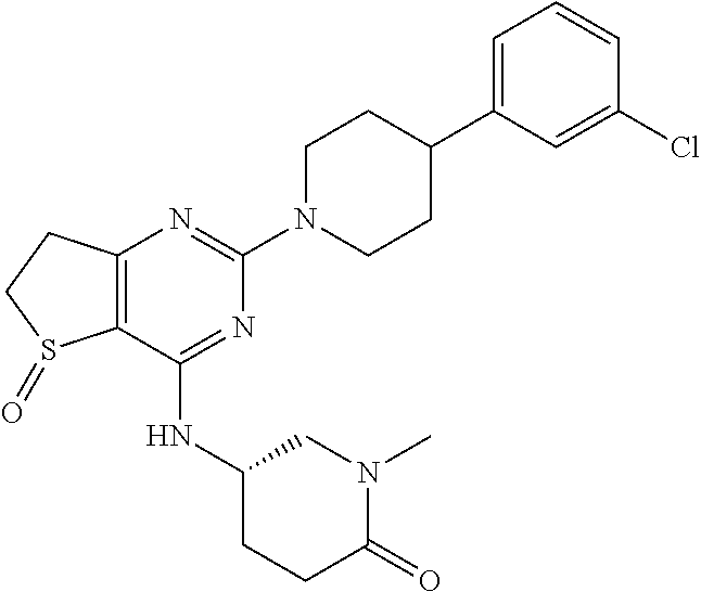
C12=C(C(NC3CCC(=O)N(C)C3)=NC(N3CCC(C4=CC=CC(Cl)=C4)CC3)=N1)S(=O)CC2
